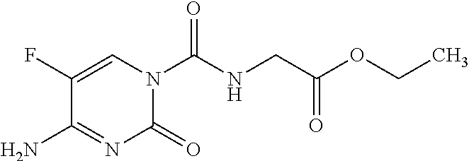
NC1=NC(=O)N(C(NCC(OCC)=O)=O)C=C1F
